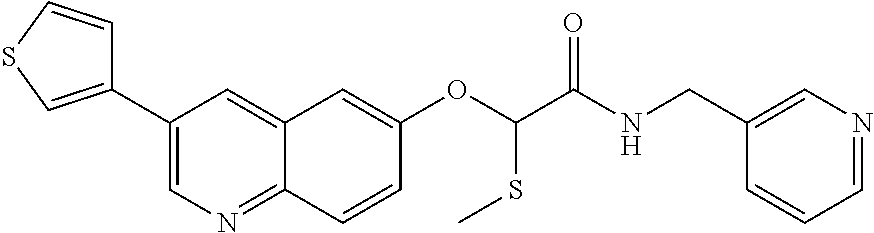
C1(C2=CSC=C2)=CN=C2C(=C1)C=C(OC(SC)C(NCC1=CN=CC=C1)=O)C=C2
